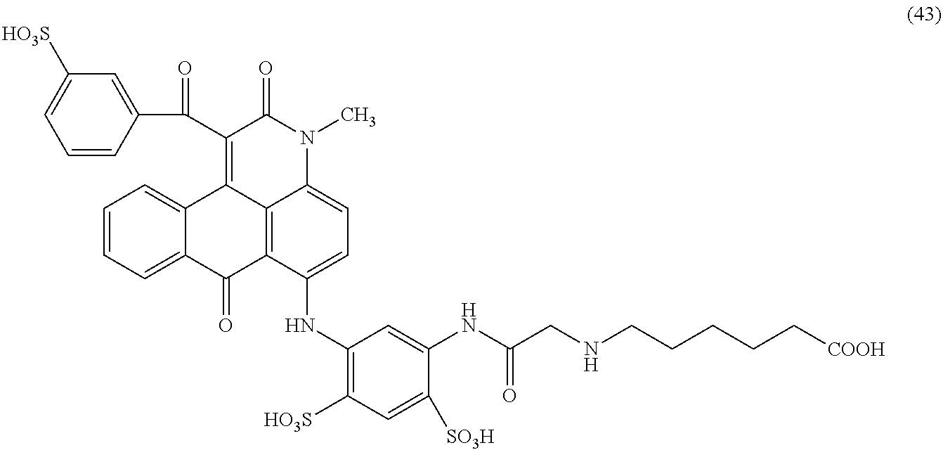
C12=CC=CC=C1C(=O)C1=C3C2=C(C(C2=CC([HO3S])=CC=C2)=O)C(=O)N(C)C3=CC=C1NC1=C([HO3S])C=C([SO3H])C(NC(CNCCCCC[COOH])=O)=C1
